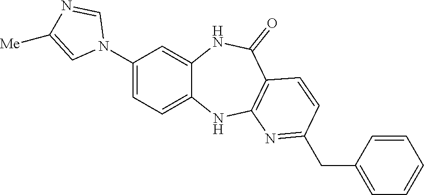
N1(C2=CC=C3C(=C2)NC(=O)C2=C(N3)N=C(CC3=CC=CC=C3)C=C2)C=NC([Me])=C1
